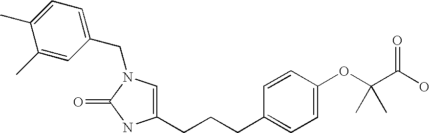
C1(CCCC2=CC=C(OC(C(O)=O)(C)C)C=C2)=CN(CC2=CC=C(C)C(C)=C2)C(=O)N1
